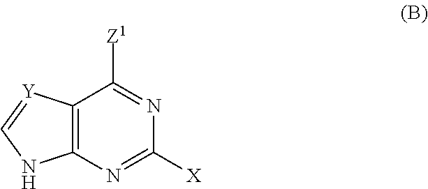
C12=C(N=C([X])N=C1[Z1])NC=[Y]2
